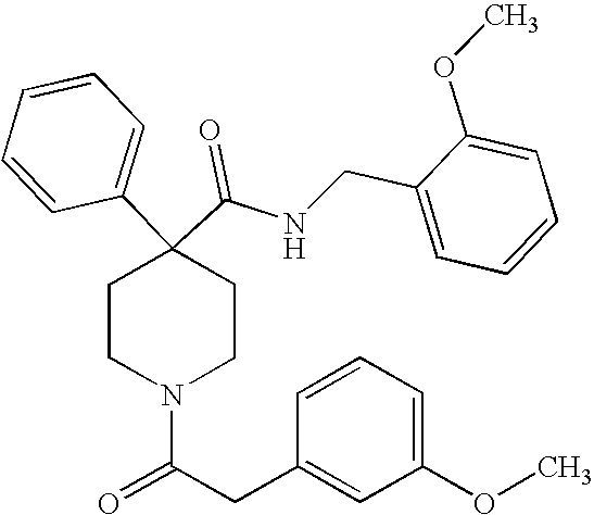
N(C(C1(C2=CC=CC=C2)CCN(C(CC2=CC(OC)=CC=C2)=O)CC1)=O)CC1=CC=CC=C1OC
